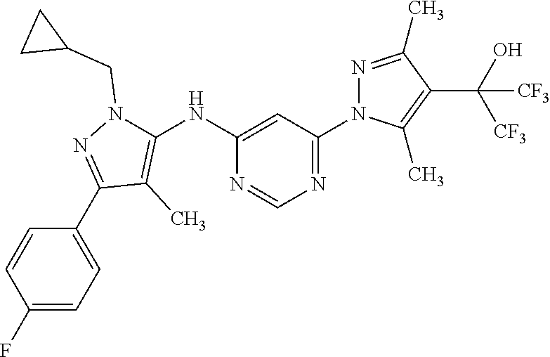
C1(NC2=C(C)C(C3=CC=C(F)C=C3)=NN2CC2CC2)=CC(N2N=C(C)C(C([CF3])(O)[CF3])=C2C)=NC=N1
